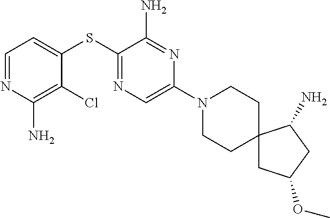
C1=C(SC2=NC=C(N3CCC4(CC3)CC(OC)CC4N)N=C2N)C(Cl)=C(N)N=C1
